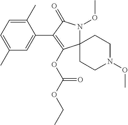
C12(N(OC)C(=O)C(C3=CC(C)=CC=C3C)=C1OC(OCC)=O)CCN(OC)CC2
